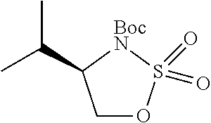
C(C1COS(=O)(=O)[BocN]1)(C)C
